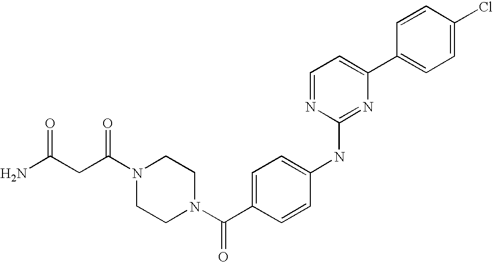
C(N1CCN(C(C2=CC=C(NC3=NC(C4=CC=C(Cl)C=C4)=CC=N3)C=C2)=O)CC1)(=O)CC(N)=O
